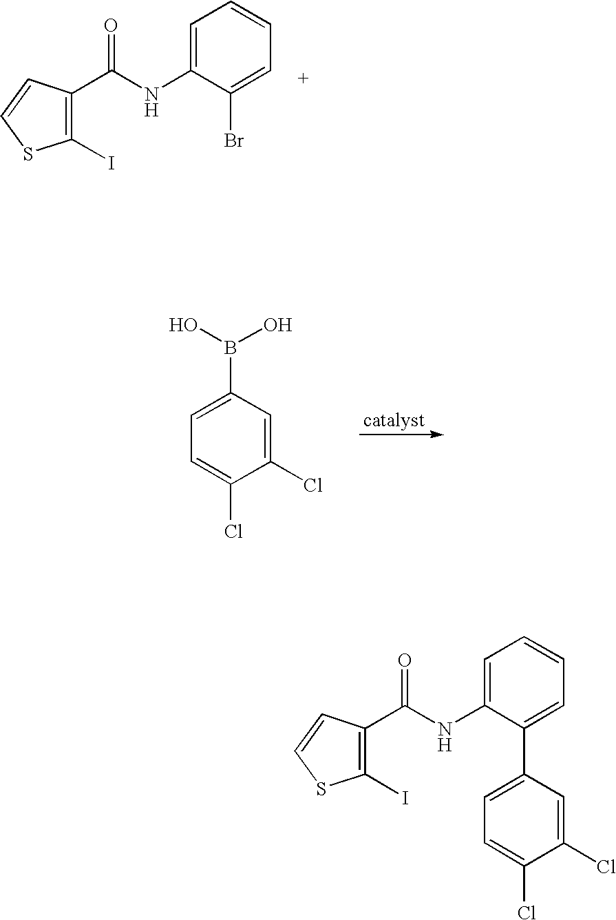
C1(I)=C(C(NC2=CC=CC=C2Br)=O)C=CS1.C1(Cl)=CC(B(O)O)=CC=C1Cl.C1(I)=C(C(NC2=CC=CC=C2C2=CC=C(Cl)C(Cl)=C2)=O)C=CS1
